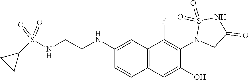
C1(NCCNS(C2CC2)(=O)=O)=CC2=C(C=C1)C=C(O)C(N1CC(=O)NS1(=O)=O)=C2F
